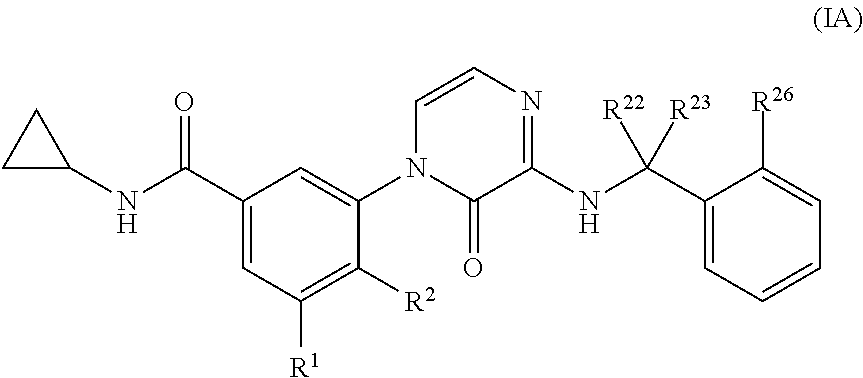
C1C(NC(=O)C2=CC([R1])=C([R2])C(N3C(=O)C(NC(C4=CC=CC=C4[R26])([R22])[R23])=NC=C3)=C2)C1
